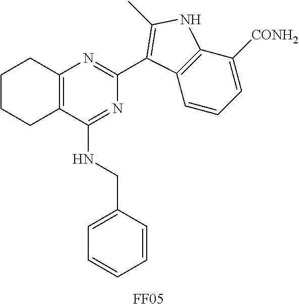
C12=C(C(NCC3=CC=CC=C3)=NC(C3=C(C)NC4=C3C=CC=C4[CONH2])=N1)CCCC2.[FF05]
